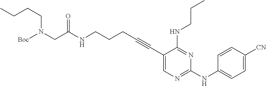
N(CCCC#CC1=CN=C(NC2=CC=C([CN])C=C2)N=C1NCCC)C(CN([Boc])CCCC)=O
